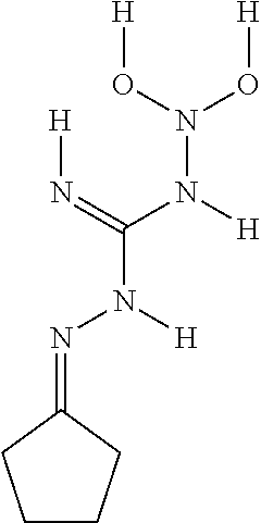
C1CCC(=NN(C(=N[H])N([H])N(O[H])O[H])[H])C1
